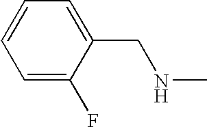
C1=C(F)C(CNC)=CC=C1
